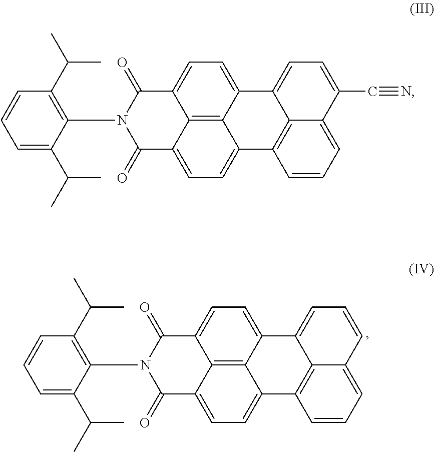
C12=C3C4=CC=C1C(=O)N(C1=C(C(C)C)C=CC=C1C(C)C)C(=O)C2=CC=C3C1=C2C4=CC=CC2=CC=C1.C12=C3C4=CC=C1C(=O)N(C1=C(C(C)C)C=CC=C1C(C)C)C(=O)C2=CC=C3C1=C2C4=CC=C(C#N)C2=CC=C1
